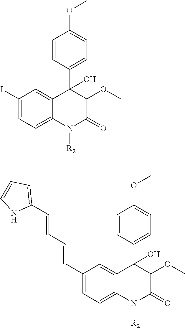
C1=C2C(=CC(I)=C1)C(O)(C1=CC=C(OC)C=C1)C(OC)C(=O)N2[R2].C1=C2C(=CC(C=CC=CC3=CC=CN3)=C1)C(O)(C1=CC=C(OC)C=C1)C(OC)C(=O)N2[R2]
